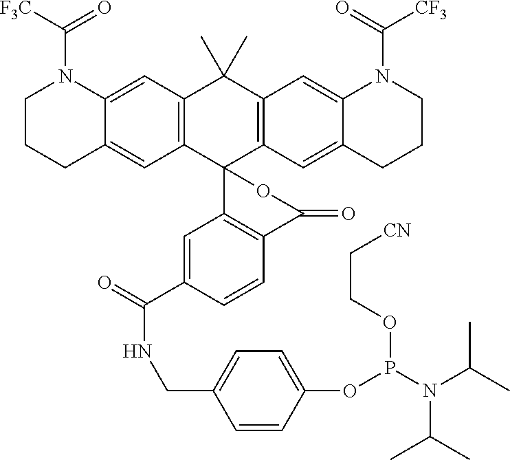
C12=C(C=C3C(=C1)CCCN3C([F3C])=O)C(C)(C)C1=C(C23C2=C(C=CC(C(=O)NCC4=CC=C(OP(N(C(C)C)C(C)C)OCC[CN])C=C4)=C2)C(=O)O3)C=C2C(=C1)N(C(=O)[CF3])CCC2
